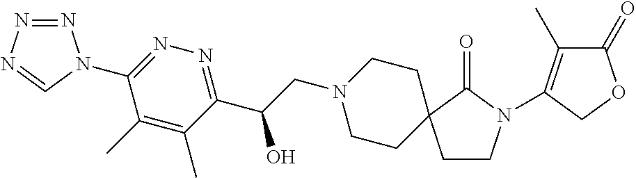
N1=NN=CN1C1=NN=C(C(CN2CCC3(CC2)CCN(C2=C(C)C(=O)OC2)C3=O)O)C(C)=C1C
